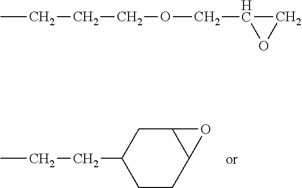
CCCC1CCC2C(C1)O2.CCCCOCC1CO1
